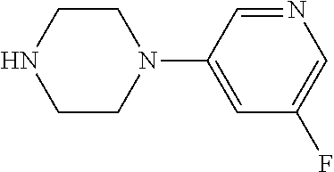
C1CN(C2=CC(F)=CN=C2)CCN1
